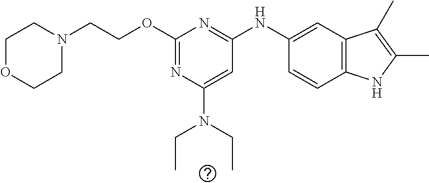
C1N(CCOC2=NC(N(CC)CC)=CC(NC3=CC4=C(C=C3)NC(C)=C4C)=N2)CCOC1
